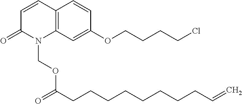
C12=C(C=CC(=O)N1COC(CCCCCCCCC=C)=O)C=CC(OCCCCCl)=C2
